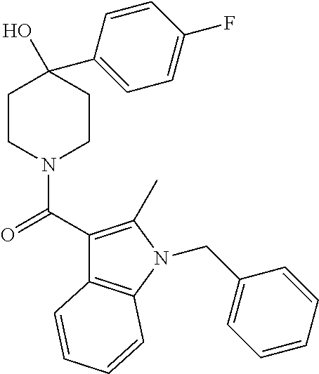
C1CN(C(C2=C(C)N(CC3=CC=CC=C3)C3=C2C=CC=C3)=O)CCC1(O)C1=CC=C(F)C=C1
